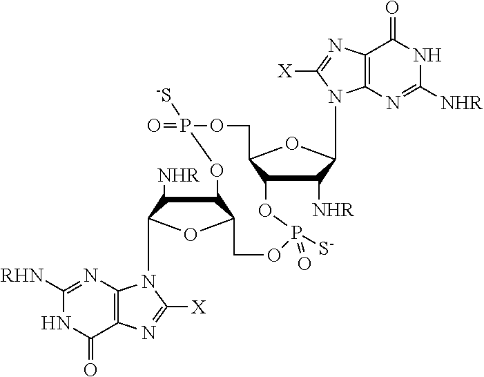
N1C([NHR])=NC2=C(C1=O)N=C([X])N2C1C([NHR])C2C(O1)COP(=O)([-S])OC1C([NHR])C(N3C4=C(C(=O)NC([RHN])=N4)N=C3[X])OC1COP([S-])(=O)O2
